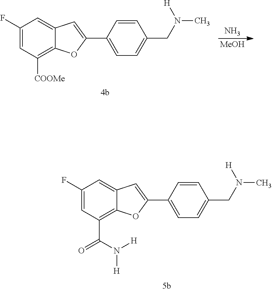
C1(F)=CC([COOMe])=C2C(=C1)C=C(C1=CC=C(CN([H])C)C=C1)O2.N.[MeOH].C1(F)=CC(C(=O)N([H])[H])=C2C(=C1)C=C(C1=CC=C(CN([H])C)C=C1)O2
